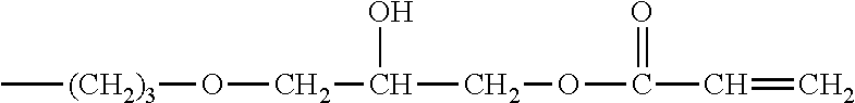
C[(CH2)3]OCC(COC(C=C)=O)O
